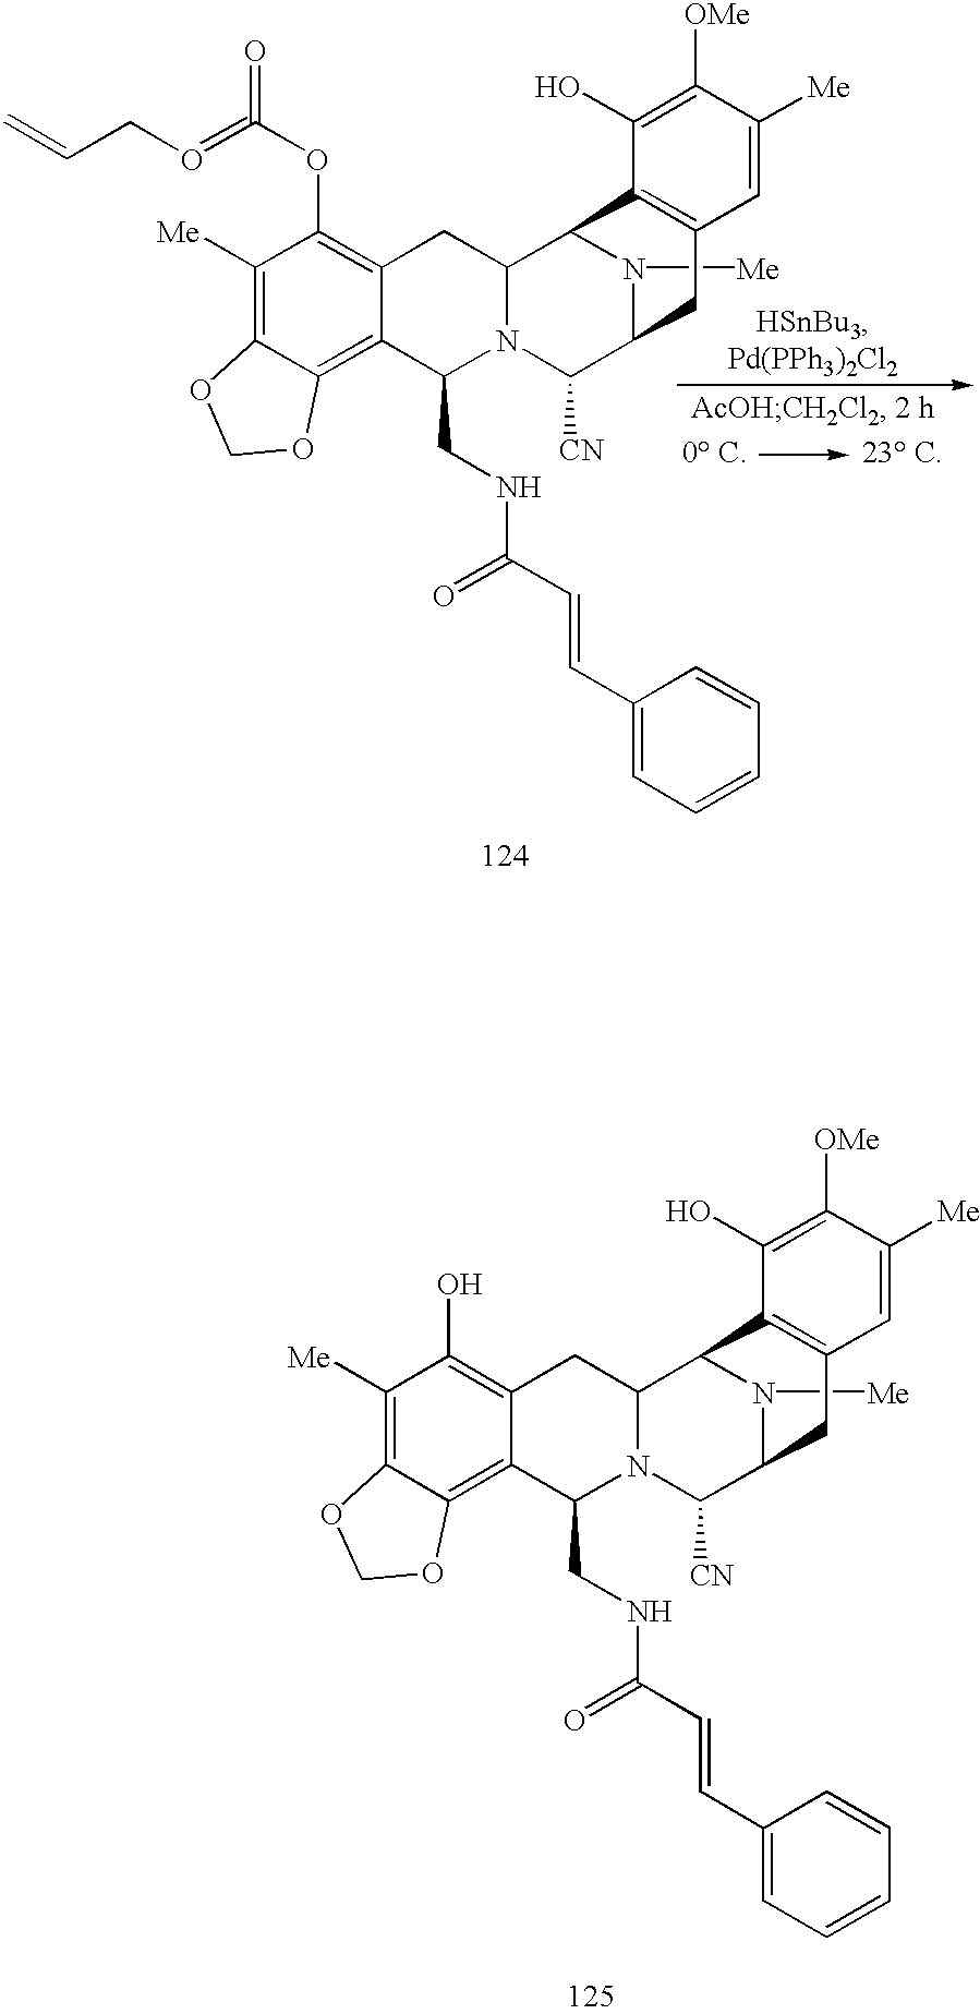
C1(O)=C2C(=C3C(=C1[Me])OCO3)C(CNC(C=CC1=CC=CC=C1)=O)N1C(C2)C2N([Me])C(C1[CN])CC1=C2C(O)=C([OMe])C([Me])=C1.C1(OC(=O)=OCC=C)=C2C(=C3C(=C1[Me])OCO3)C(CNC(C=CC1=CC=CC=C1)=O)N1C(C2)C2N([Me])C(C1[CN])CC1=C2C(O)=C([OMe])C([Me])=C1
